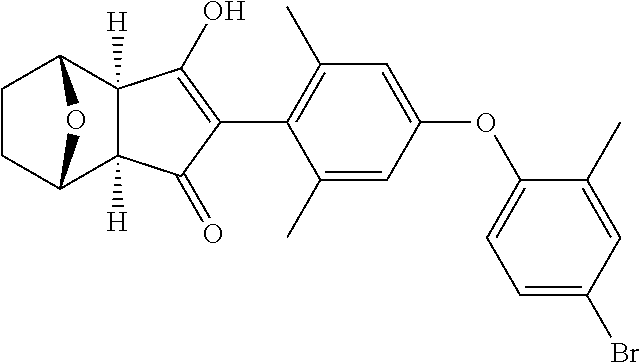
C1CC2C3([H])C([H])(C1O2)C(O)=C(C1=C(C)C=C(OC2=CC=C(Br)C=C2C)C=C1C)C3=O
